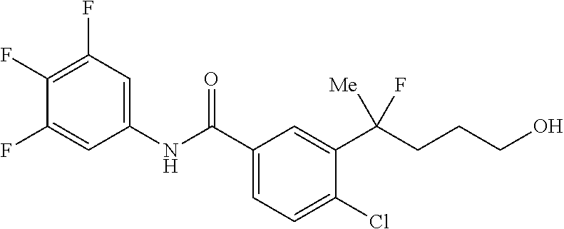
C1(NC(C2=CC=C(Cl)C(C(CCCO)([Me])F)=C2)=O)=CC(F)=C(F)C(F)=C1
